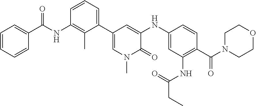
C1=CC=CC(C(NC2=C(C)C(C3=CN(C)C(=O)C(NC4=CC(NC(=O)CC)=C(C(N5CCOCC5)=O)C=C4)=C3)=CC=C2)=O)=C1
